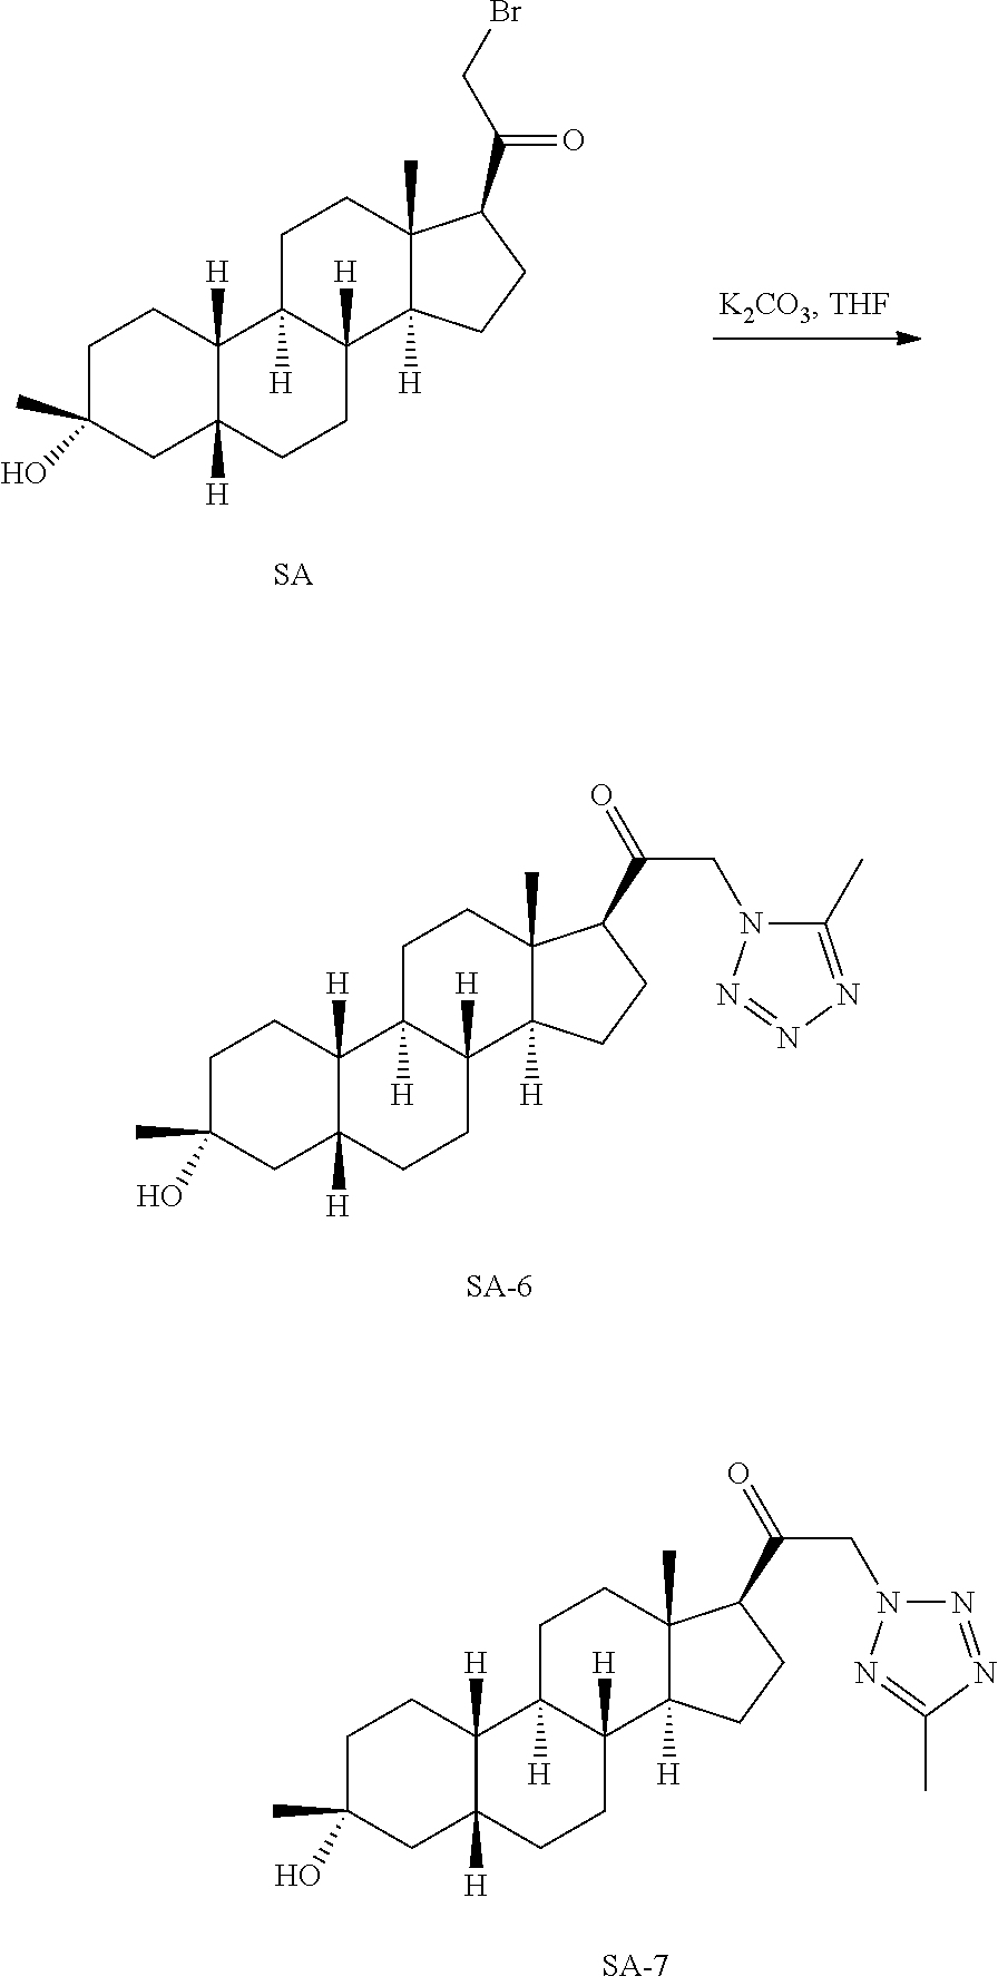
C1C(C)(O)CC2([H])C([H])(C1)C1([H])C([H])(CC2)C2([H])C(C)(CC1)C(C(=O)CBr)CC2.C1C(C)(O)CC2([H])C([H])(C1)C1([H])C([H])(CC2)C2([H])C(C)(CC1)C(C(=O)CN1C(C)=NN=N1)CC2.C1C(C)(O)CC2([H])C([H])(C1)C1([H])C([H])(CC2)C2([H])C(C)(CC1)C(C(=O)CN1N=NC(C)=N1)CC2
